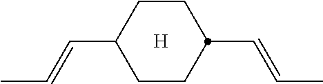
[H].C(C1CCC(C=CC)CC1)=CC
